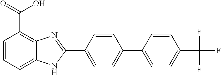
C1=C(C2=NC3=C(C(=O)O)C=CC=C3N2)C=CC(C2=CC=C(C(F)(F)F)C=C2)=C1
